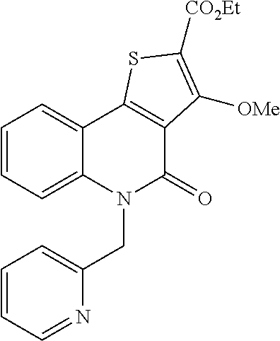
C1=CC=C2C(=C1)C1=C(C(=O)N2CC2=CC=CC=N2)C([OMe])=C([CO2Et])S1
